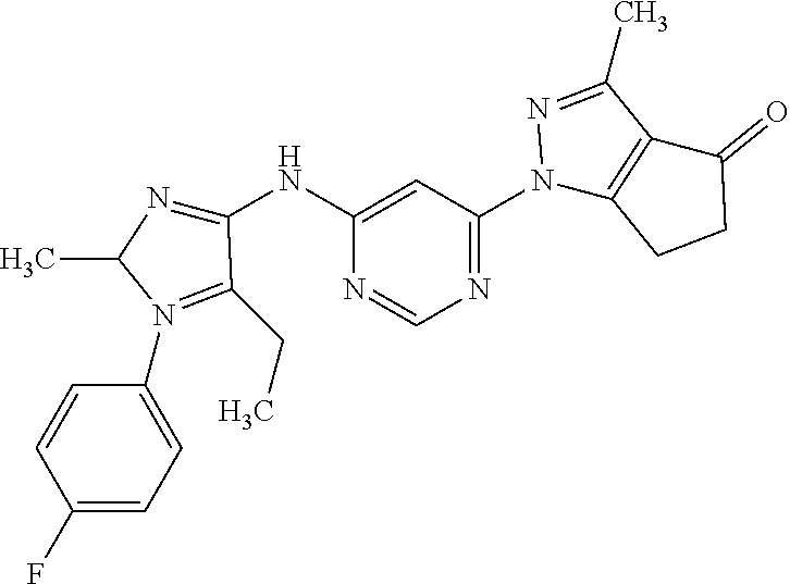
C1=C(NC2=NC(C)N(C3=CC=C(F)C=C3)=C2CC)N=CN=C1N1C2=C(C(C)=N1)C(=O)CC2
